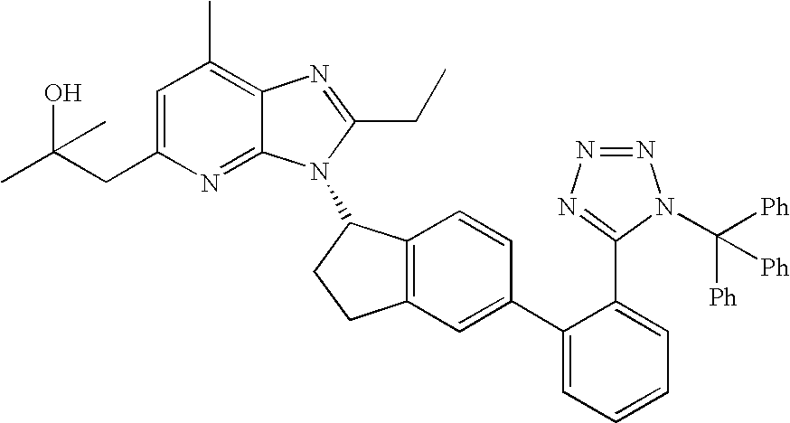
C1=C(CC(C)(O)C)N=C2C(=C1C)N=C(CC)N2C1C2=C(CC1)C=C(C1=CC=CC=C1C1=NN=NN1C([Ph])([Ph])[Ph])C=C2
